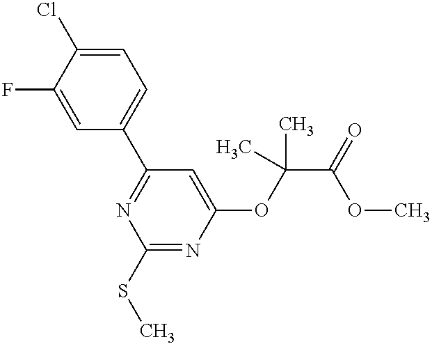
C1(F)=CC(C2=NC(SC)=NC(OC(C(=O)OC)(C)C)=C2)=CC=C1Cl
